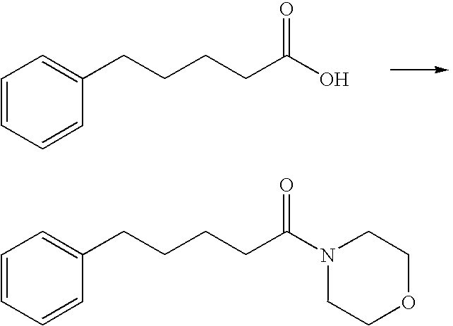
C1=CC=CC(CCCCC(O)=O)=C1.C1=CC=CC(CCCCC(N2CCOCC2)=O)=C1
